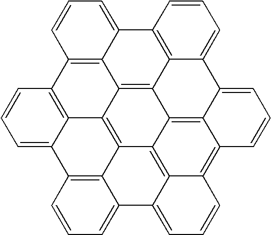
C12=C3C(=CC=C1)C1=C4C5=C3C3=C6C7=C(C8=CC=CC2=C38)C=CC=C7C2=CC=CC3=C7C(=C5C6=C23)C(=CC=C7)C4=CC=C1
